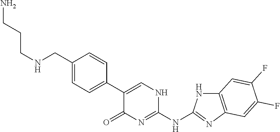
C1(CNCCCN)=CC=C(C2=CNC(NC3=NC4=C(N3)C=C(F)C(F)=C4)=NC2=O)C=C1
